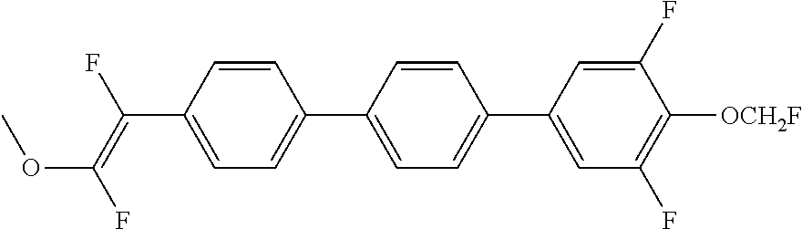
C1=CC(C(=C(F)OC)F)=CC=C1C1=CC=C(C2=CC(F)=C([OCH2F])C(F)=C2)C=C1
